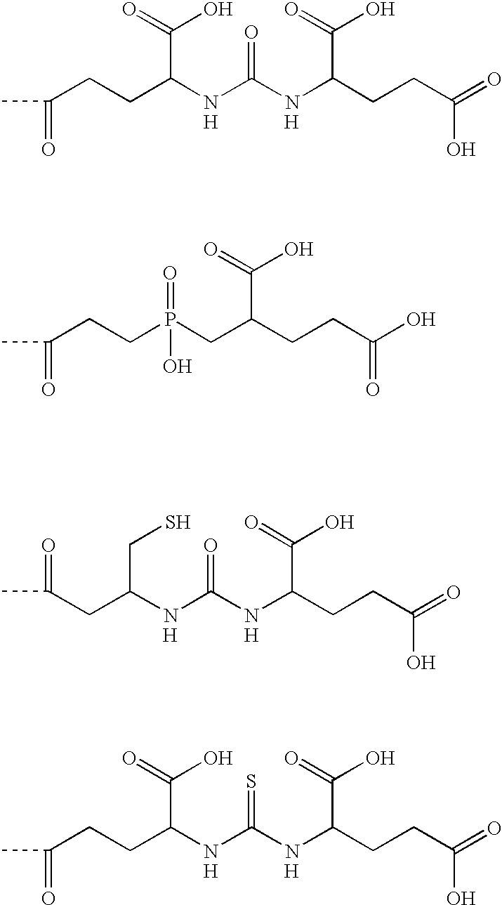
C(CCC(NC(NC(CCC(=O)O)C(=O)O)=O)C(=O)O)(C)=O.[H].[H].CC(CC(NC(NC(CCC(=O)O)C(=O)O)=O)CS)=O.[H].[H].CC(CCC(NC(NC(CCC(=O)O)C(=O)O)=S)C(=O)O)=O.[H].[H].C(CCP(CC(CCC(O)=O)C(=O)O)(=O)O)(C)=O
